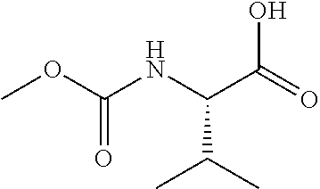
COC(NC(C(=O)O)C(C)C)=O
